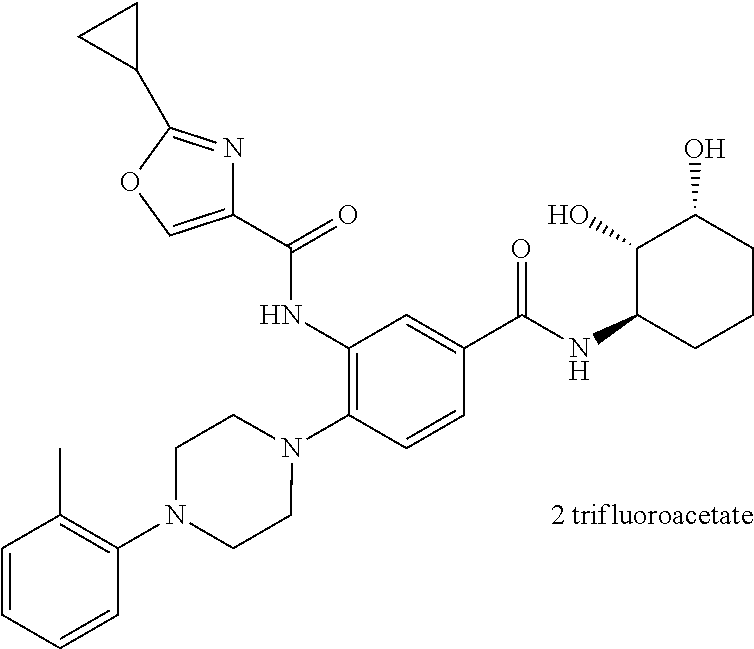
C1(NC(=O)C2=COC(C3CC3)=N2)=C(N2CCN(C3=C(C)C=CC=C3)CC2)C=CC(C(NC2C(O)C(O)CCC2)=O)=C1.[2 trifluoroacetate]
